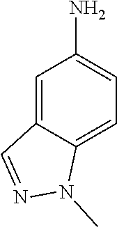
C1=C2C(=CC=C1N)N(C)N=C2
